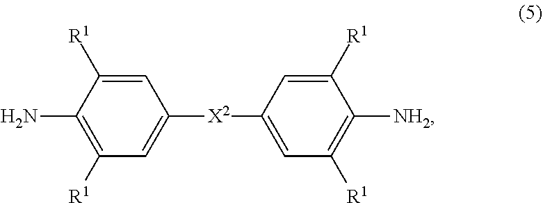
C1=C([R1])C(N)=C([R1])C=C1[X2]C1=CC([R1])=C([NH2])C([R1])=C1
